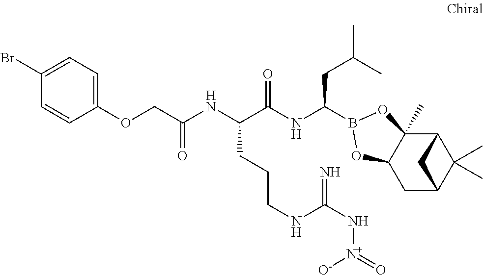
C12C3(C)C(CC(C1(C)C)C2)OB(C(NC(C(NC(=O)COC1=CC=C(Br)C=C1)CCCNC(N[N+](=O)[O-])=N)=O)CC(C)C)O3
